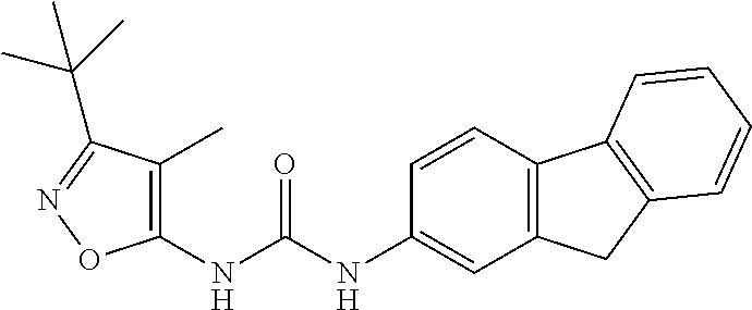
C1(NC(NC2=CC3=C(C=C2)C2=C(C3)C=CC=C2)=O)=C(C)C(C(C)(C)C)=NO1
